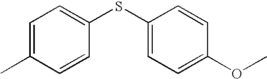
C1=C(C)C=CC(SC2=CC=C(OC)C=C2)=C1
